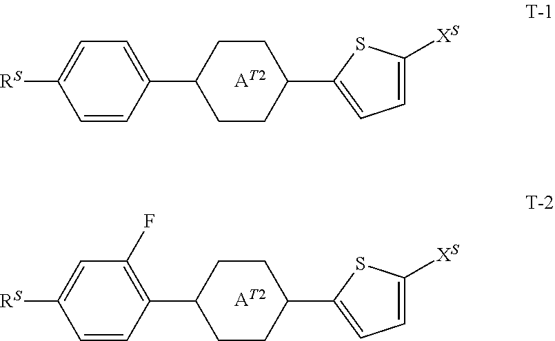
[AT2].C1=CC(C2CCC(C3=CC=C([XS])S3)CC2)=CC=C1[RS].[AT2].C1=CC(C2CCC(C3=CC=C([XS])S3)CC2)=C(F)C=C1[RS]
